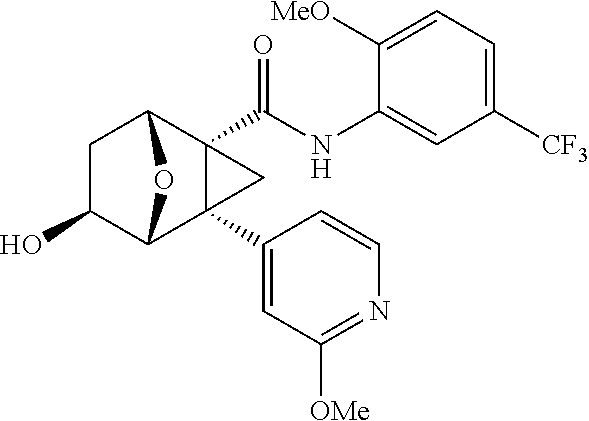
C1C(O)C2C3(C4=CC([OMe])=NC=C4)C(C(NC4=CC([CF3])=CC=C4[MeO])=O)(C1O2)C3
